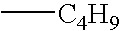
C[C4H9]
